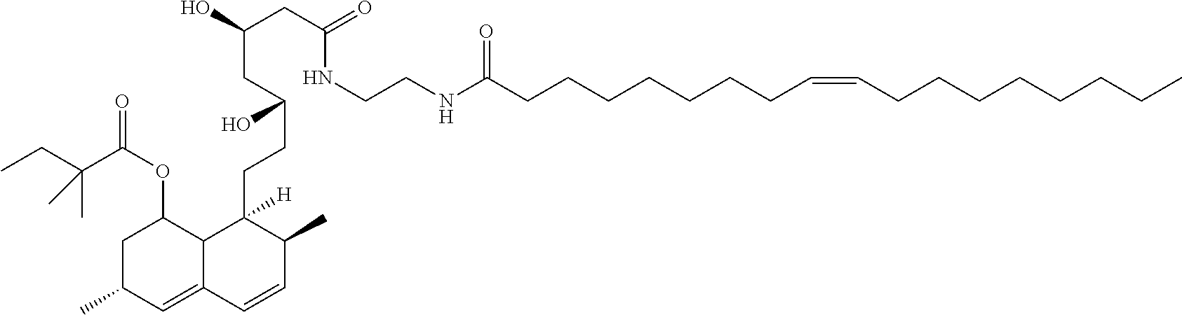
C(C)C(C(OC1CC(C)C=C2C1C([H])(CCC(CC(O)CC(=O)NCCNC(CCCCCCCC=CCCCCCCCC)=O)O)C(C)C=C2)=O)(C)C
